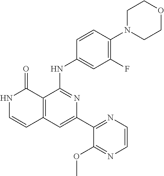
C1=CC(NC2=NC(C3=NC=CN=C3OC)=CC3=C2C(=O)NC=C3)=CC(F)=C1N1CCOCC1
